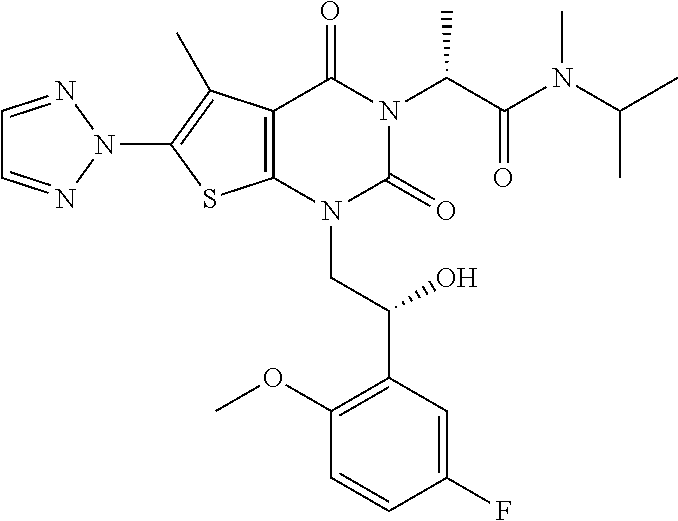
C12=C(N(CC(C3=C(OC)C=CC(F)=C3)O)C(=O)N(C(C(N(C(C)C)C)=O)C)C1=O)SC(N1N=CC=N1)=C2C
